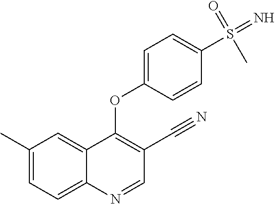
C12=CC(C)=CC=C1N=CC(C#N)=C2OC1=CC=C(S(=N)(=O)C)C=C1
